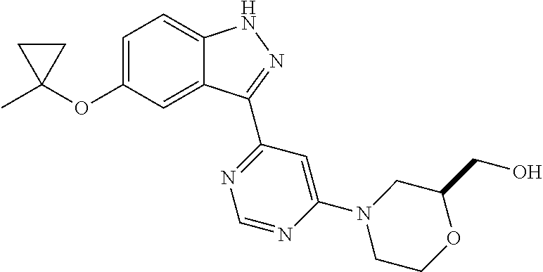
CC1(OC2=CC=C3C(=C2)C(C2=NC=NC(N4CCOC(CO)C4)=C2)=NN3)CC1
